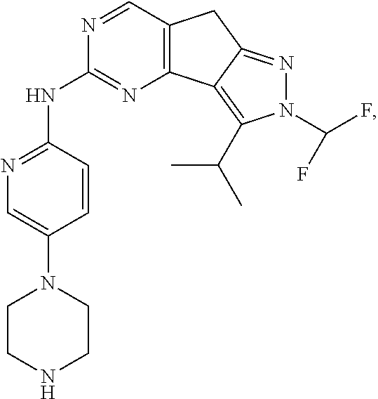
C12=C(C3=C(C(C)C)N(C(F)F)N=C3C1)N=C(NC1=NC=C(N3CCNCC3)C=C1)N=C2
